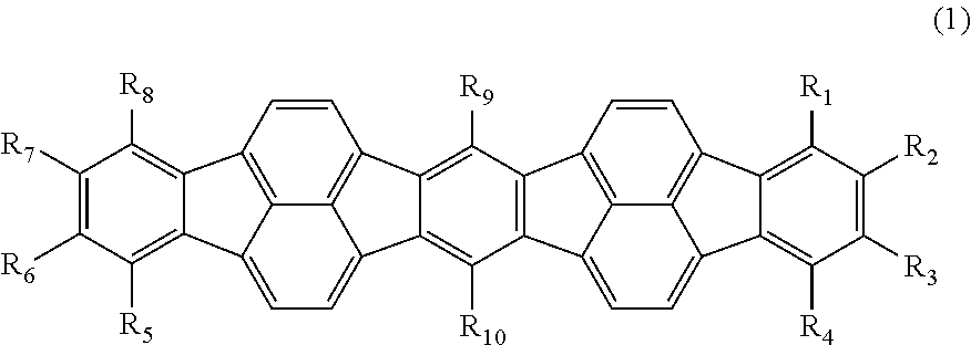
C12=C3C4=C(C=C1)C1=C([R9])C5=C(C([R10])=C1C4=CC=C3C1=C([R5])C([R6])=C([R7])C([R8])=C21)C1=CC=C2C3=C(C=CC5=C31)C1=C([R1])C([R2])=C([R3])C([R4])=C21
